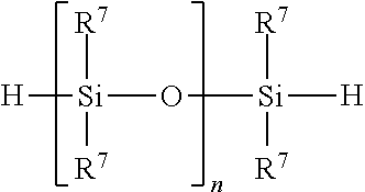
[H][Si]([R7])([R7])O[Si]([R7])([R7])[H]
